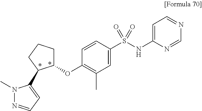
C1(OC2=C(C)C=C(S(=O)(=O)NC3=CC=NC=N3)C=C2)CCCC1C1=CC=NN1C
